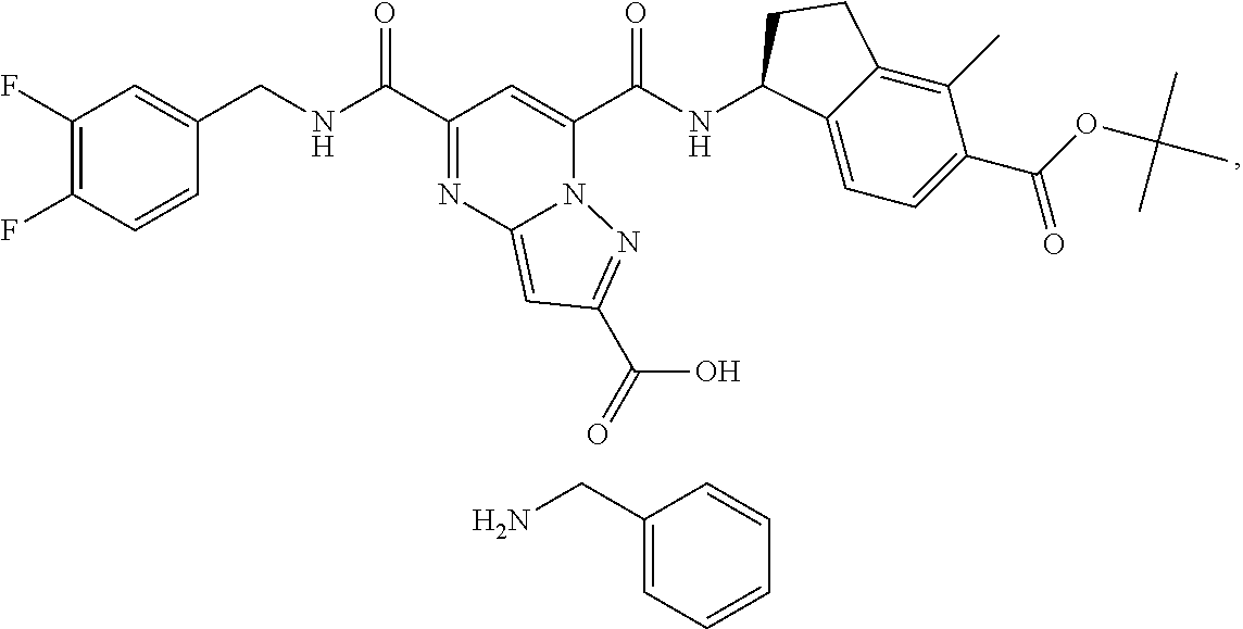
C1(F)=C(F)C=CC(CNC(C2=NC3=CC(C(=O)O)=NN3C(C(NC3C4=CC=C(C(OC(C)(C)C)=O)C(C)=C4CC3)=O)=C2)=O)=C1.C1(CN)=CC=CC=C1
